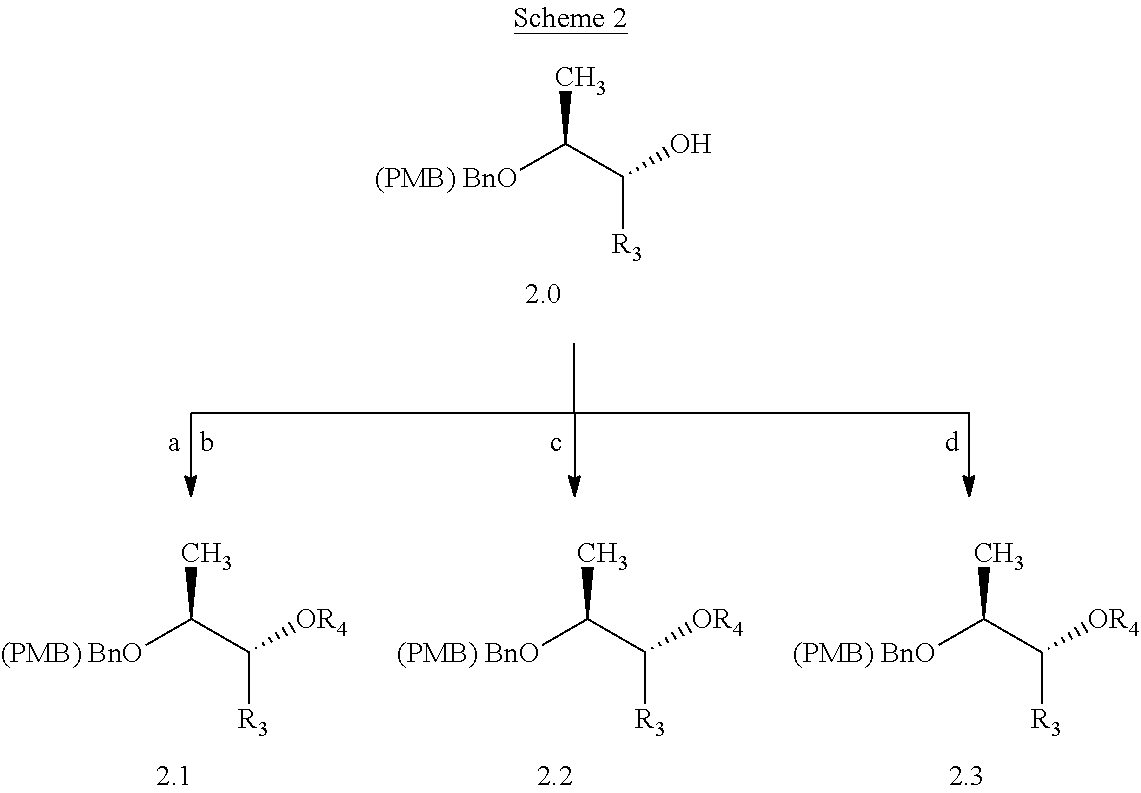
[(PMB) BnO]C(C(O)[R3])C.[(PMB) BnO]C(C([OR4])[R3])C.[(PMB) BnO]C(C([OR4])[R3])C.[(PMB) BnO]C(C([OR4])[R3])C
